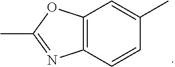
C12=C(C=CC(C)=C1)N=C(C)O2
